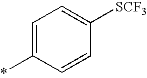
C1=C(*)C=CC([SCF3])=C1
